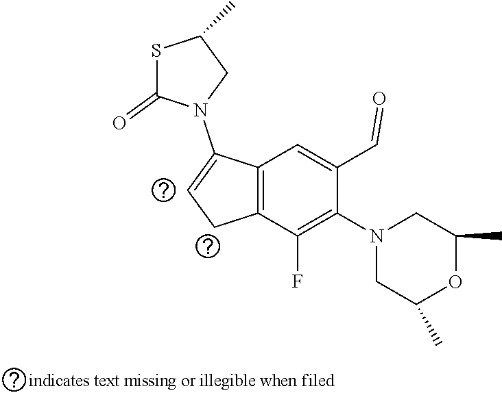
C1(C)CN(C2=CCC3=C2C=C(C=O)C(N2CC(C)OC(C)C2)=C3F)C(=O)S1
